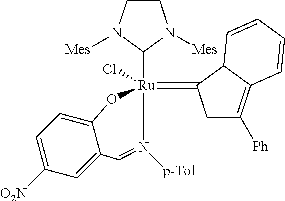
C1CN([Mes])C([Ru]2(Cl)(=C3CC([Ph])=C4C3C=CC=C4)OC3=CC=C([O2N])C=C3C=N2[p-Tol])N1[Mes]
